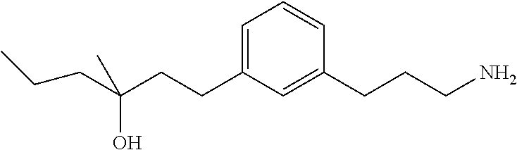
C(C(CCC1=CC=CC(CCCN)=C1)(O)C)CC
